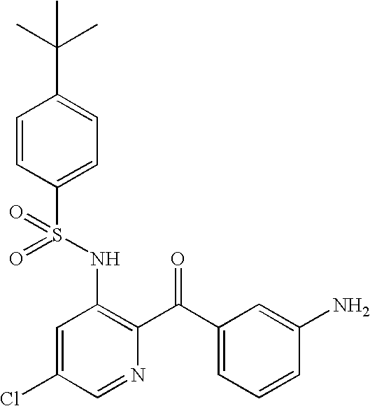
O=S(NC1=C(C(=O)C2=CC=CC(N)=C2)N=CC(Cl)=C1)(=O)C1=CC=C(C(C)(C)C)C=C1
